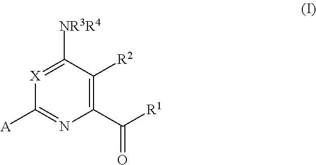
O=C(C1=C([R2])C([NR3R4])=[X]C([A])=N1)[R1]
